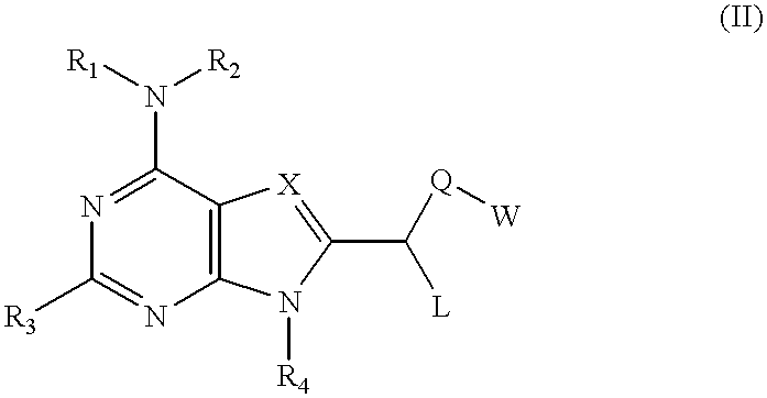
C12=C(C(N([R1])[R2])=NC([R3])=N1)[X]=C(C([L])[Q][W])N2[R4]
